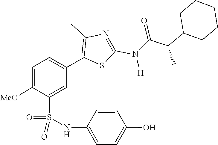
C1(C(C(N(C2=NC(C)=C(C3=CC=C([MeO])C(S(=O)(NC4=CC=C(O)C=C4)=O)=C3)S2)[H])=O)C)CCCCC1
